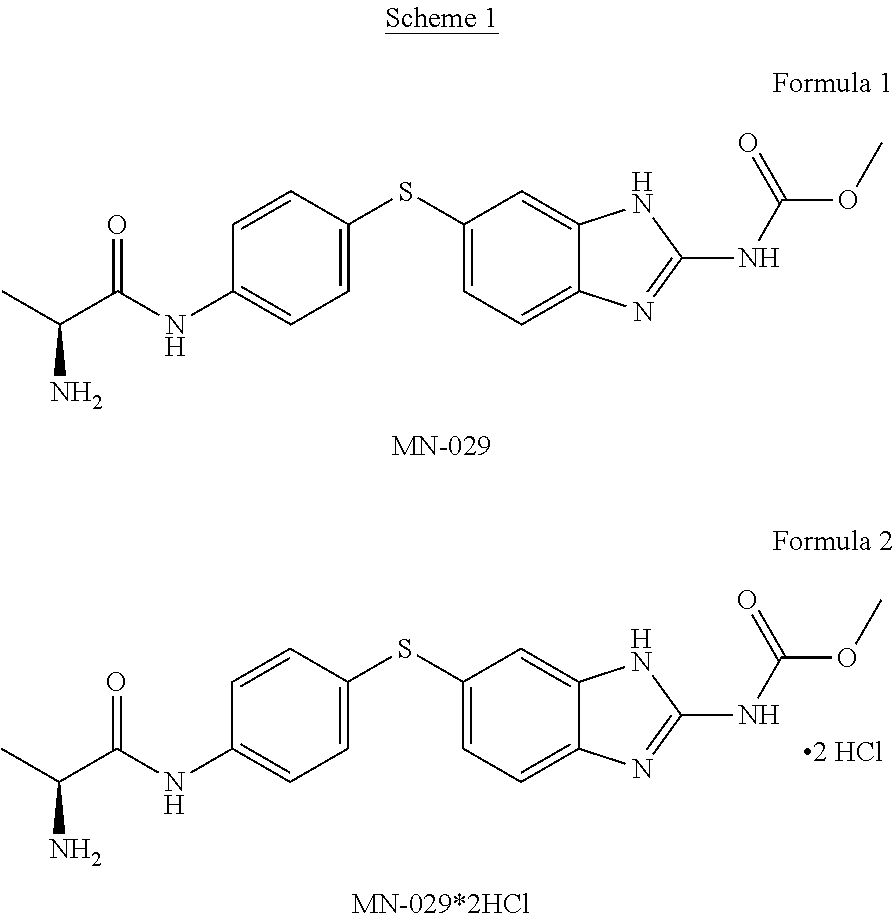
C1(SC2=CC=C(NC(C(C)N)=O)C=C2)=CC=C2C(=C1)NC(NC(OC)=O)=N2.C1(SC2=CC=C(NC(C(C)N)=O)C=C2)=CC=C2C(=C1)NC(NC(OC)=O)=N2
